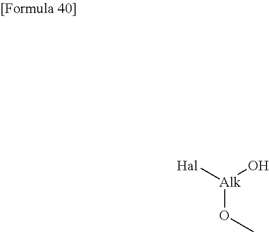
[Hal][Alk](O)OC
